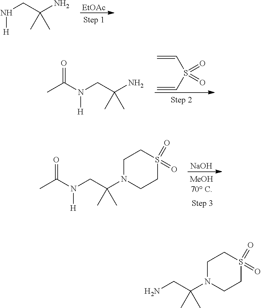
[EtOAc].[H]NCC(N)(C)C.C=CS(C=C)(=O)=O.N(CC(N)(C)C)(C(C)=O)[H].[NaOH].N(CC(N1CCS(=O)(=O)CC1)(C)C)(C(C)=O)[H].NCC(N1CCS(=O)(=O)CC1)(C)C
